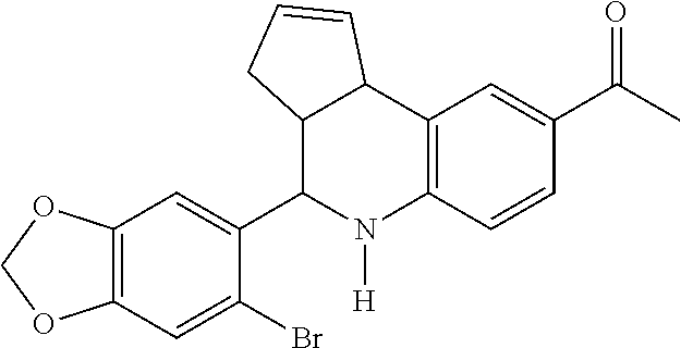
C12=C(C=C(Br)C(C3N([H])C4=C(C5C3CC=C5)C=C(C(C)=O)C=C4)=C1)OCO2
